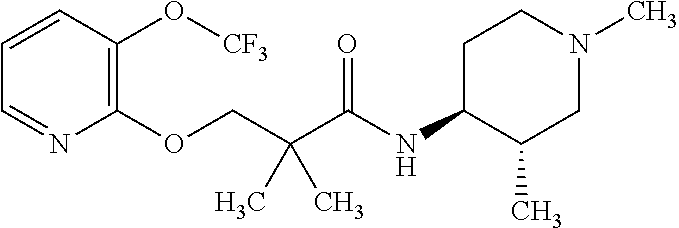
C1=CC=NC(OCC(C(NC2C(C)CN(C)CC2)=O)(C)C)=C1O[CF3]
